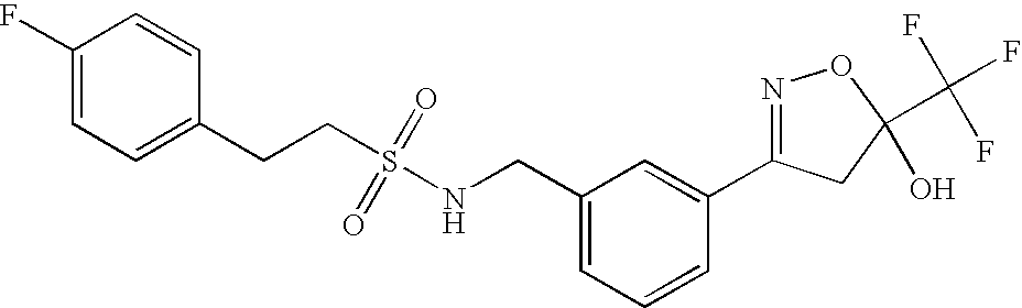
O=S(NCC1=CC=CC(C2=NOC(C(F)(F)F)(O)C2)=C1)(=O)CCC1=CC=C(F)C=C1
